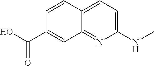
C1=CC2=CC=C(NC)N=C2C=C1C(O)=O
